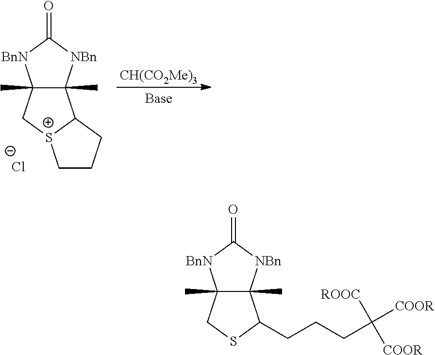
C12(C)C(C)(C(CCCC([COOR])([COOR])[ROOC])SC1)[NBn]C(=O)[BnN]2.C12(C)C(C)(C3[S+](C1)CCC3)[NBn]C(=O)[BnN]2.[Cl-].[CH(CO2Me)3]
